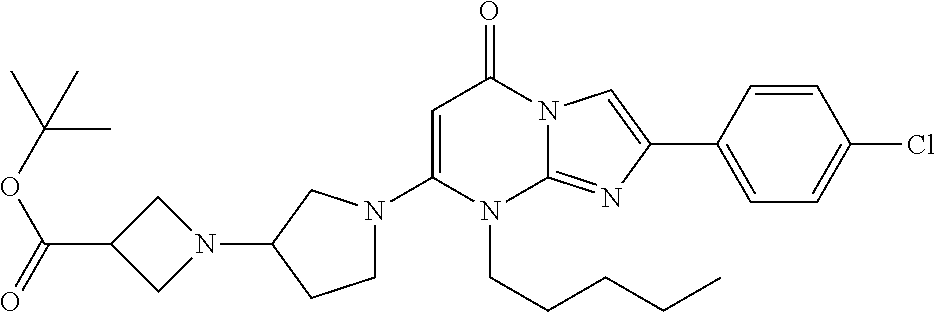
C1(N2CCC(N3CC(C(=O)OC(C)(C)C)C3)C2)=CC(=O)N2C(=NC(C3=CC=C(Cl)C=C3)=C2)N1CCCCC
